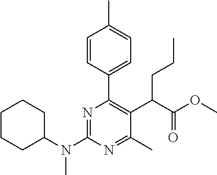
C1C(N(C)C2=NC(C3=CC=C(C)C=C3)=C(C(C(OC)=O)CCC)C(C)=N2)CCCC1
